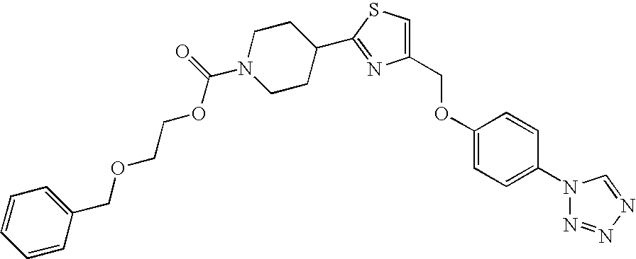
C1(OCC2=CSC(C3CCN(C(OCCOCC4=CC=CC=C4)=O)CC3)=N2)=CC=C(N2N=NN=C2)C=C1
